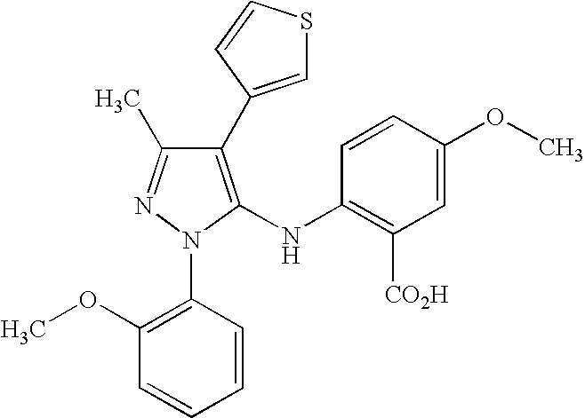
C1(C2=CSC=C2)=C(NC2=C([CO2H])C=C(OC)C=C2)N(C2=C(OC)C=CC=C2)N=C1C
